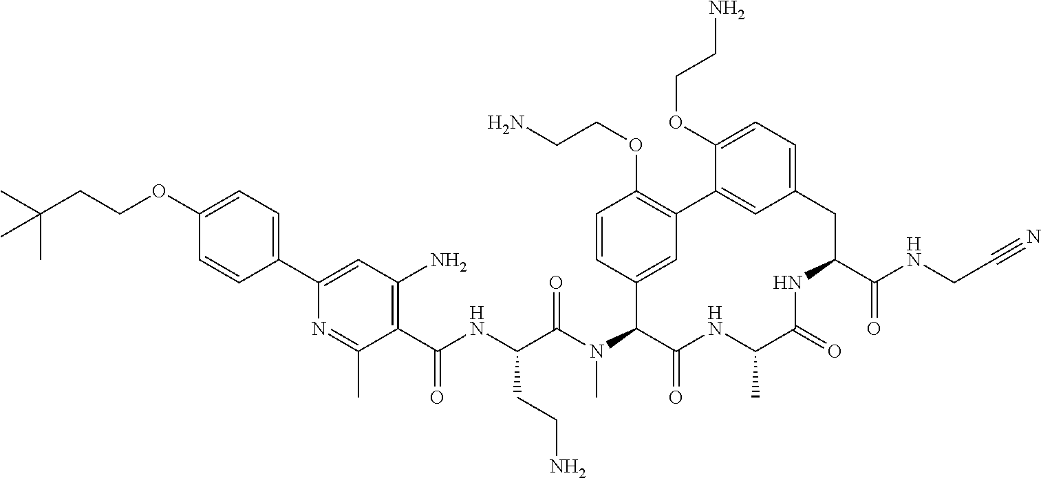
C1(OCCC(C)(C)C)=CC=C(C2=CC(N)=C(C(NC(C(N(C3C(=O)NC(C)C(=O)NC(C(NCC#N)=O)CC4=CC=C(OCCN)C(=C4)C4=C(OCCN)C=CC3=C4)C)=O)CCN)=O)C(C)=N2)C=C1
